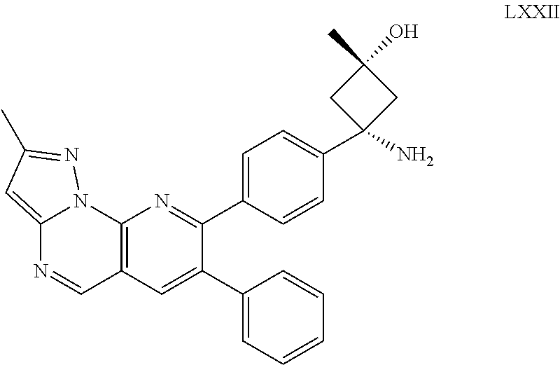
C12=C(C=C(C3=CC=CC=C3)C(C3=CC=C(C4(N)CC(O)(C)C4)C=C3)=N1)C=NC1=CC(C)=NN21
